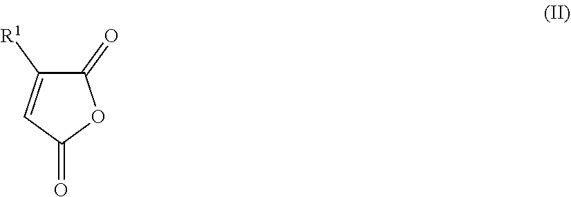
C1(=O)OC(=O)C([R1])=C1
